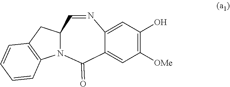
N12C(CC3=C1C=CC=C3)C=NC1=CC(O)=C([OMe])C=C1C2=O
